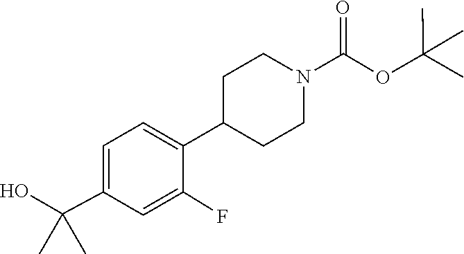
OC(C1=CC=C(C2CCN(C(OC(C)(C)C)=O)CC2)C(F)=C1)(C)C
